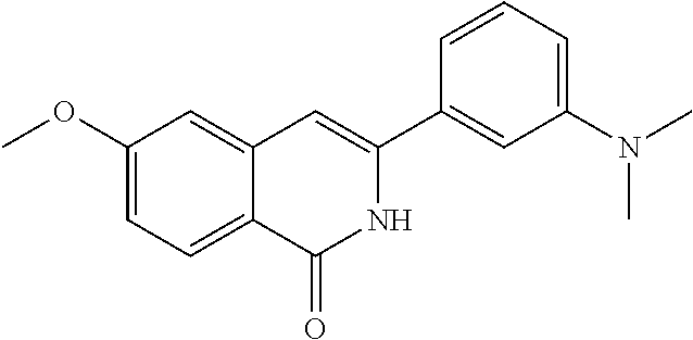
C1(OC)=CC=C2C(=C1)C=C(C1=CC(N(C)C)=CC=C1)NC2=O
